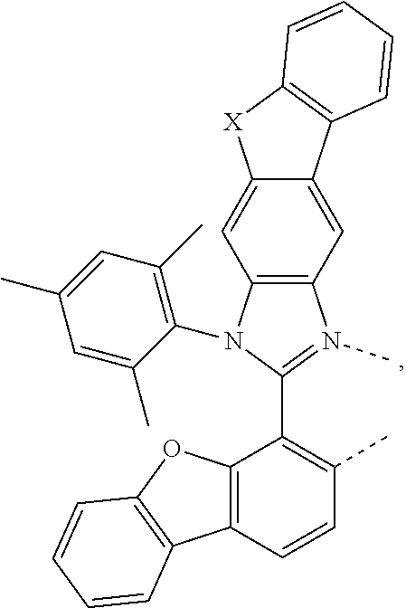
C12=C(C=CC(C)=C1C1=N(C)C3=C(N1C1=C(C)C=C(C)C=C1C)C=C1C(=C3)C3=C([X]1)C=CC=C3)C1=C(O2)C=CC=C1
